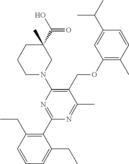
C1(OCC2=C(N3CC(C)(C(O)=O)CCC3)N=C(C3=C(CC)C=CC=C3CC)N=C2C)=C(C)C=CC(C(C)C)=C1
